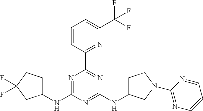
C1(NC2=NC(C3=NC(C(F)(F)F)=CC=C3)=NC(NC3CCN(C4=NC=CC=N4)C3)=N2)CCC(F)(F)C1
